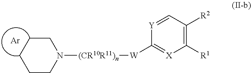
N1([(CR10R11)n][W]C2=[X]C([R1])=C([R2])C=[Y]2)CCCCC1.[Ar]
